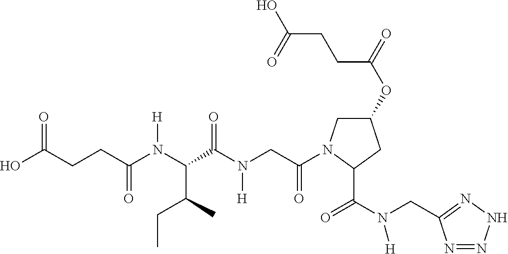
C1(OC(=O)CCC(O)=O)CN(C(CN(C(C(N(C(CCC(O)=O)=O)[H])C(C)CC)=O)[H])=O)C(C(N(CC2=NNN=N2)[H])=O)C1
